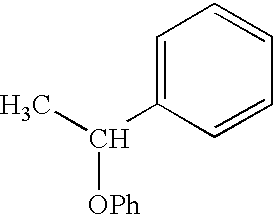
C1=C(C(C)[OPh])C=CC=C1
